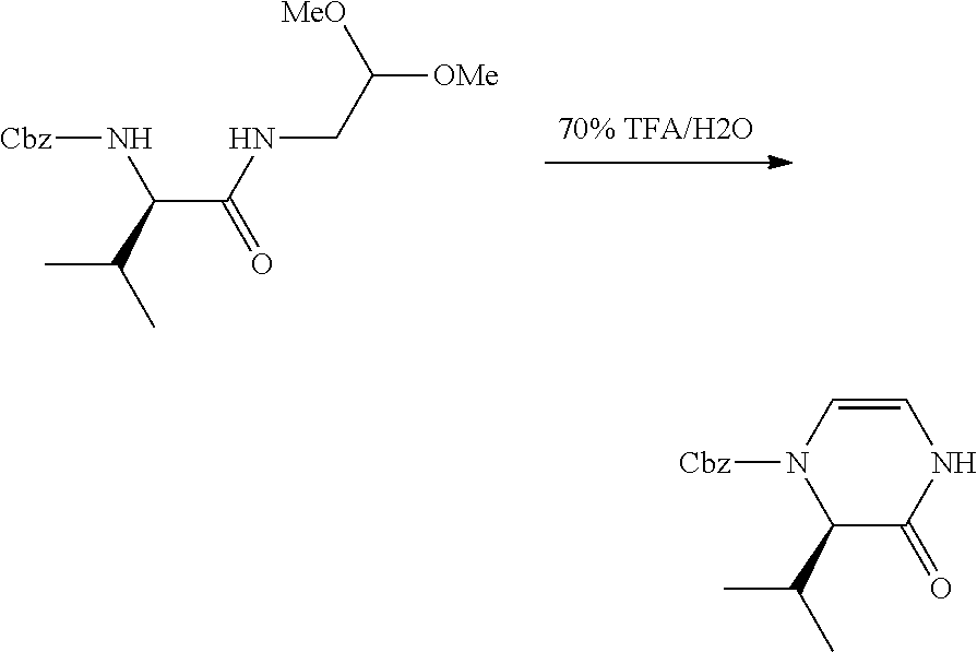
C(C(NCC([OMe])[MeO])=O)(C(C)C)N[Cbz].C1(C(C)C)C(=O)NC=CN1[Cbz]
